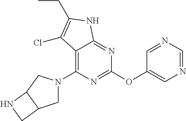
C12=C(N3CC4C(C3)NC4)N=C(OC3=CN=CN=C3)N=C1NC(CC)=C2Cl
